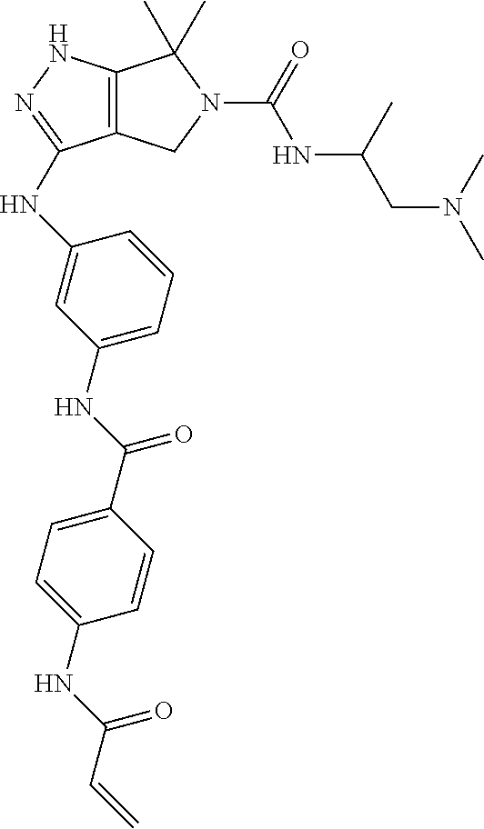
C12=C(NN=C1NC1=CC(NC(C3=CC=C(NC(C=C)=O)C=C3)=O)=CC=C1)C(C)(C)N(C(=O)NC(CN(C)C)C)C2
